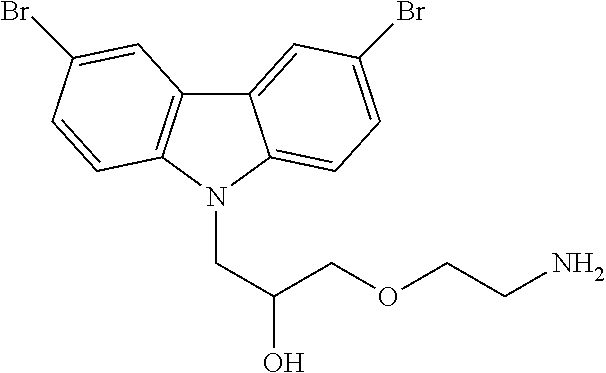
C12=CC(Br)=CC=C1N(CC(O)COCCN)C1=C2C=C(Br)C=C1
